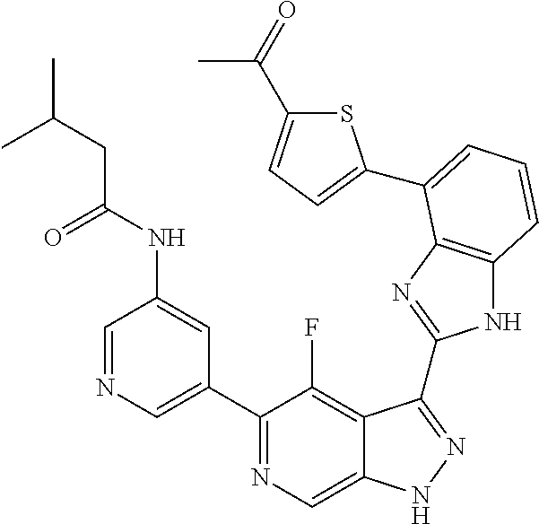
C1=NC=C(C2=NC=C3C(=C2F)C(C2=NC4=C(N2)C=CC=C4C2=CC=C(C(=O)C)S2)=NN3)C=C1NC(CC(C)C)=O
